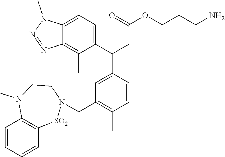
C1=CC=CC2=C1N(C)CCN(CC1=C(C)C=CC(C(C3=CC=C4C(=C3C)N=NN4C)CC(=O)OCCCN)=C1)[SO2]2
